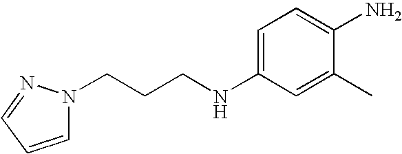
C1=CC=NN1CCCNC1=CC=C(N)C(C)=C1
